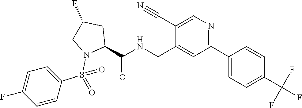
C1(C#N)=CN=C(C2=CC=C(C(F)(F)F)C=C2)C=C1CNC(C1N(S(C2=CC=C(F)C=C2)(=O)=O)CC(F)C1)=O
